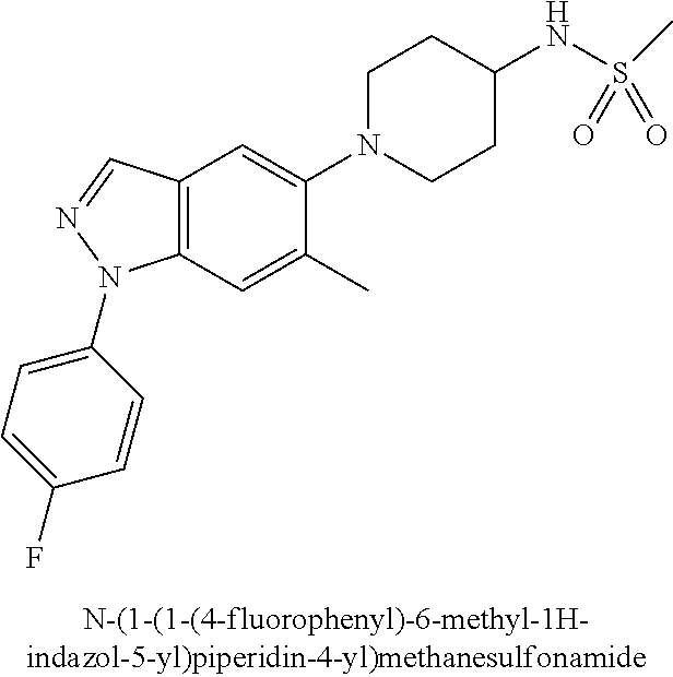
C1N(C2=CC3=C(C=C2C)N(C2=CC=C(F)C=C2)N=C3)CCC(NS(C)(=O)=O)C1
